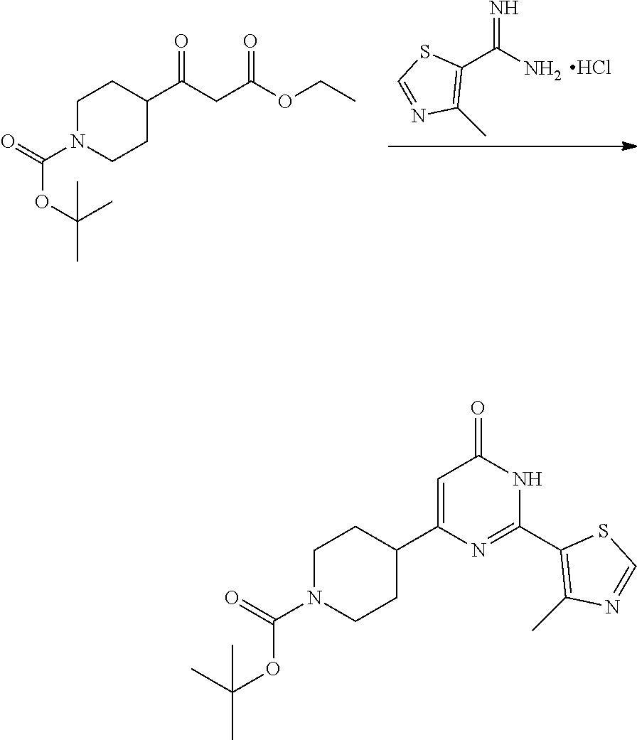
C1(C(N)=N)=C(C)N=CS1.Cl.C1N(C(=O)OC(C)(C)C)CCC(C(CC(OCC)=O)=O)C1.C1N(C(=O)OC(C)(C)C)CCC(C2=CC(=O)NC(C3=C(C)N=CS3)=N2)C1
